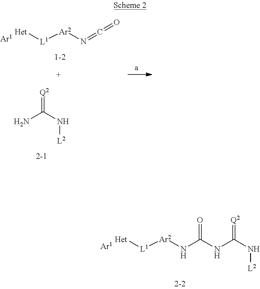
[Ar1].[Het][L1][Ar2]N=C=O.NC(N[L2])=[Q2].[Ar1].[Het][L1][Ar2]NC(NC(N[L2])=[Q2])=O
